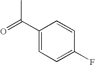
O=C(C1=CC=C(F)C=C1)C
